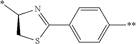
C1=CC(C2=NC(*)CS2)=CC=C1[**]
